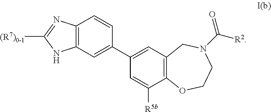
C12=C(C=C(C3=CC4=C(C([R5b])=C3)OCCN(C([R2])=O)C4)C=C1)NC([(R7)0-1])=N2
